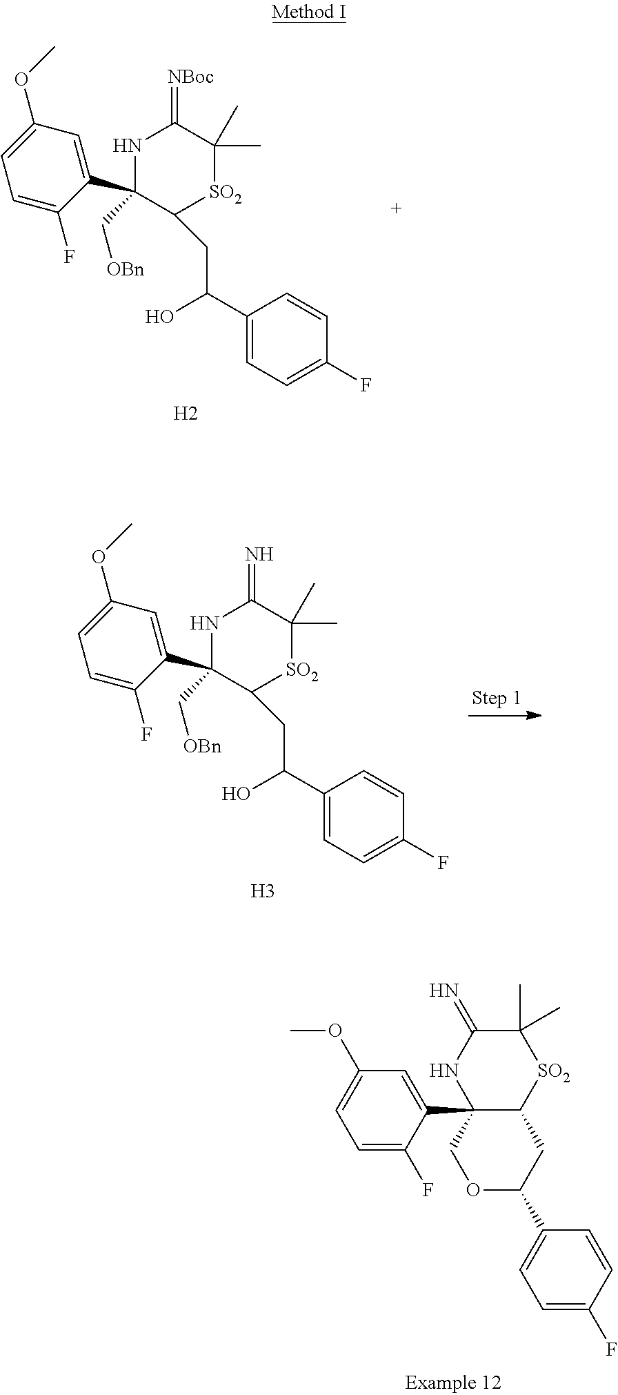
C1(C2(C[OBn])C(CC(C3=CC=C(F)C=C3)O)[SO2]C(C)(C)C(=[NBoc])N2)=CC(OC)=CC=C1F.[H2].C1(C2(C[OBn])C(CC(C3=CC=C(F)C=C3)O)[SO2]C(C)(C)C(=N)N2)=CC(OC)=CC=C1F.[H3].C12(C3=CC(OC)=CC=C3F)C([SO2]C(C)(C)C(=N)N1)CC(C1=CC=C(F)C=C1)OC2
